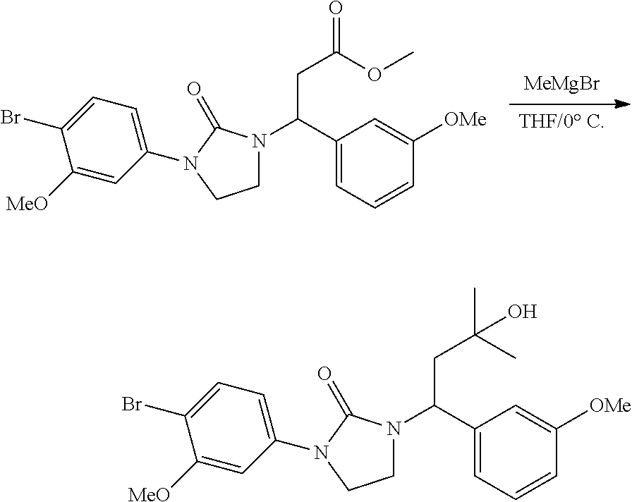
[MeMgBr].[THF/0 C].C1N(C(C2=CC=CC([OMe])=C2)CC(OC)=O)C(=O)N(C2=CC=C(Br)C([MeO])=C2)C1.C1N(C(C2=CC=CC([OMe])=C2)CC(C)(C)O)C(=O)N(C2=CC=C(Br)C([MeO])=C2)C1
